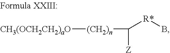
[CH3(OCH2CH2)aO][(CH2)n]C([Z])[R*]B
